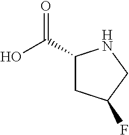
O=C(C1CC(F)CN1)O
